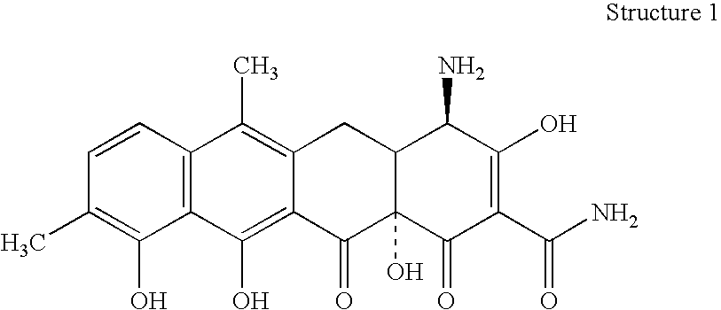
C1=CC2=C(C(O)=C1C)C(O)=C1C(=C2C)CC2C(O)(C1=O)C(=O)C(C(N)=O)=C(O)C2N
